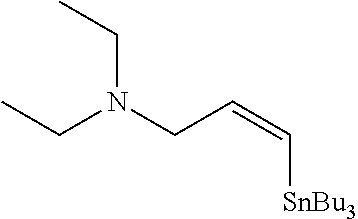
CCN(CC=C[SnBu3])CC
